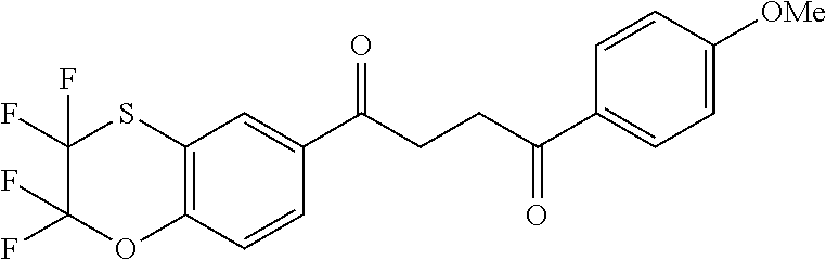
C12=C(C=CC(C(CCC(C3=CC=C([OMe])C=C3)=O)=O)=C1)OC(F)(F)C(F)(F)S2
